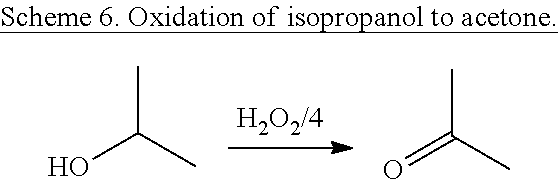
CC(O)C.CC(=O)C
